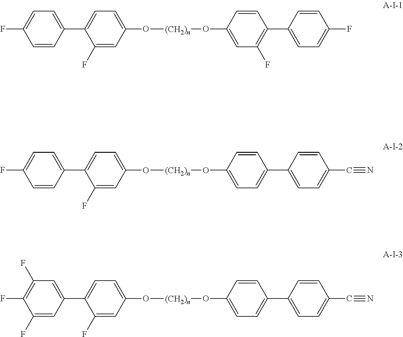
C1=CC(C2=CC=C(O[(CH2)n]OC3=CC(F)=C(C4=CC=C(F)C=C4)C=C3)C=C2F)=CC=C1F.C1=CC(C2=CC=C(O[(CH2)n]OC3=CC=C(C4=CC=C(C#N)C=C4)C=C3)C=C2F)=CC=C1F.C1(F)=CC(C2=CC=C(O[(CH2)n]OC3=CC=C(C4=CC=C(C#N)C=C4)C=C3)C=C2F)=CC(F)=C1F
